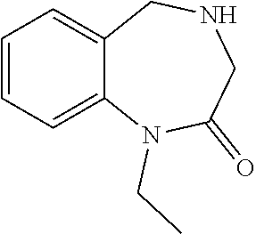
C1=CC=C2C(=C1)CNCC(=O)N2CC
